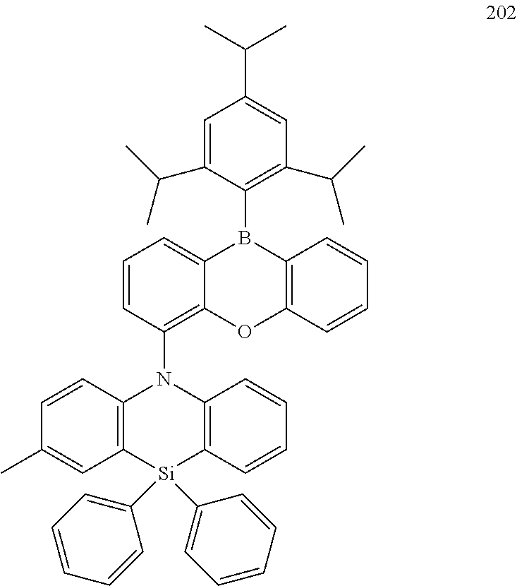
C1=CC(N2C3=C([Si](C4=CC=CC=C4)(C4=CC=CC=C4)C4=C2C=CC=C4)C=C(C)C=C3)=C2C(=C1)B(C1=C(C(C)C)C=C(C(C)C)C=C1C(C)C)C1=C(O2)C=CC=C1
